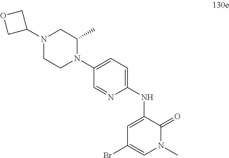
C1(NC2=CC(Br)=CN(C)C2=O)=CC=C(N2C(C)CN(C3COC3)CC2)C=N1
